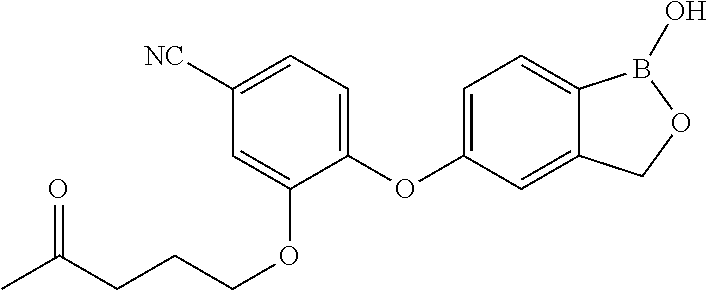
C1=C(OC2=CC=C([NC])C=C2OCCCC(C)=O)C=C2C(=C1)B(O)OC2
